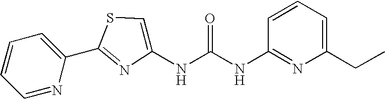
C1=NC(C2=NC(NC(NC3=NC(CC)=CC=C3)=O)=CS2)=CC=C1
